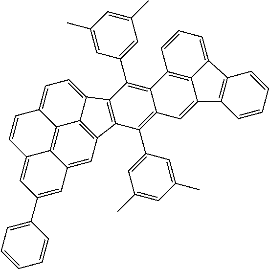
C12=C3C4=CC5=C1C(=CC=C2C=CC3=CC(C1=CC=CC=C1)=C4)C1=C5C(C2=CC(C)=CC(C)=C2)=C2C(=C1C1=CC(C)=CC(C)=C1)C1=C3C(=C2)C2=C(C3=CC=C1)C=CC=C2
